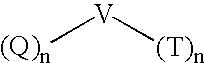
[V]([(Q)n])[(T)n]
